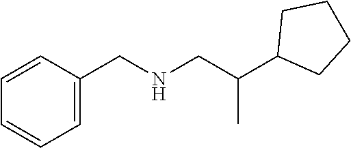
C1=CC=C(CNCC(C2CCCC2)C)C=C1
